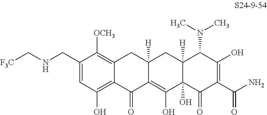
C1=C(CNC[F3C])C([OCH3])=C2C(=C1O)C(=O)C1=C(O)C3(O)C([H])(CC1([H])C2)C(N(C)C)C(O)=C(C(N)=O)C3=O
